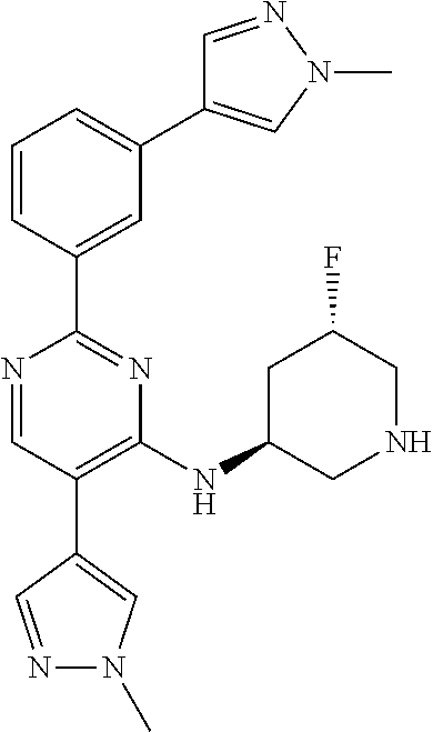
C1=C(C2=NC(NC3CNCC(F)C3)=C(C3=CN(C)N=C3)C=N2)C=CC=C1C1=CN(C)N=C1
